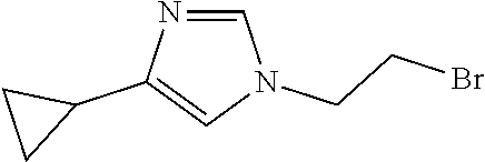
C1=NC(C2CC2)=CN1CCBr
